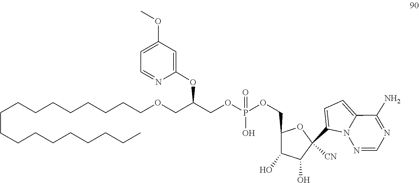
C1=C(C2([CN])C(O)C(O)C(COP(=O)(O)OCC(OC3=CC(OC)=CC=N3)COCCCCCCCCCCCCCCCCCC)O2)N2C(=C1)C(N)=NC=N2
